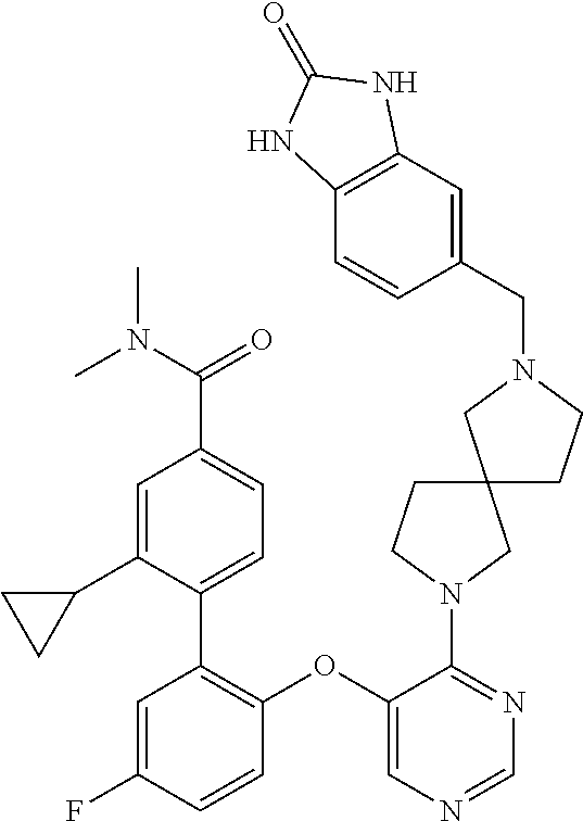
C1(N2CCC3(C2)CCN(CC2=CC4=C(C=C2)NC(=O)N4)C3)=NC=NC=C1OC1=C(C2=CC=C(C(=O)N(C)C)C=C2C2CC2)C=C(F)C=C1
